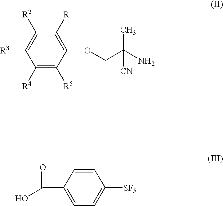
C1([R4])=C([R5])C(OCC(N)(C)[CN])=C([R1])C([R2])=C1[R3].C1=C([SF5])C=CC(C(=O)O)=C1
